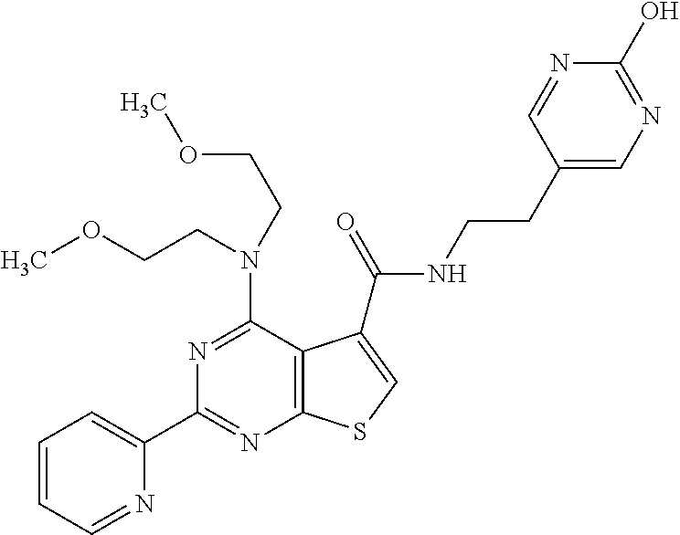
N1=C(N(CCOC)CCOC)C2=C(N=C1C1=CC=CC=N1)SC=C2C(=O)NCCC1=CN=C(O)N=C1
